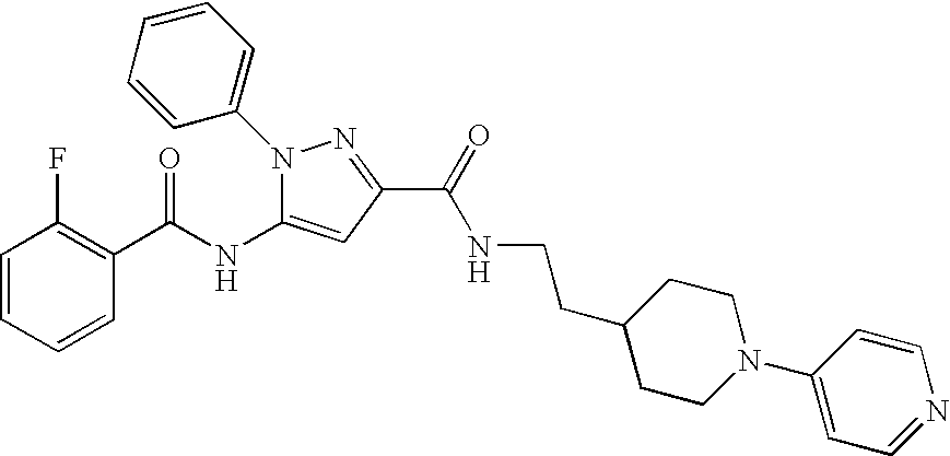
C1=CC=CC(C(NC2=CC(C(=O)NCCC3CCN(C4=CC=NC=C4)CC3)=NN2C2=CC=CC=C2)=O)=C1F
